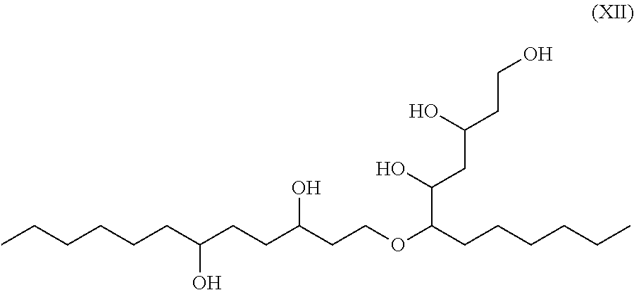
CCCCCCC(CCC(CCOC(CCCCCC)C(CC(CCO)O)O)O)O
